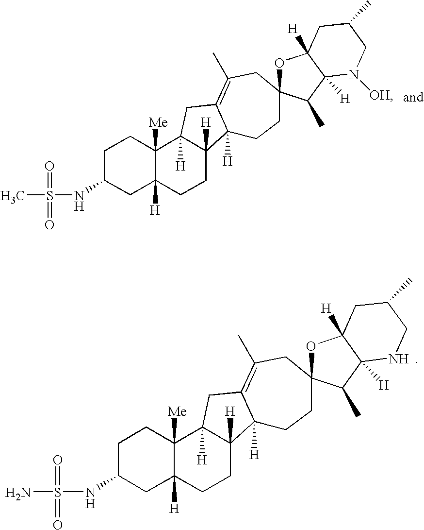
C1C(NS(C)(=O)=O)CC2([H])C([Me])(C1)C1([H])C([H])(CC2)C2([H])C(=C(C)CC3(CC2)OC2([H])C([H])(C3C)N([OH])CC(C)C2)C1.C1C(NS(N)(=O)=O)CC2([H])C([Me])(C1)C1([H])C([H])(CC2)C2([H])C(=C(C)CC3(CC2)OC2([H])C([H])(C3C)NCC(C)C2)C1
